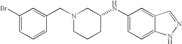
C1(Br)=CC=CC(CN2CCCC(NC3=CC=C4C(=C3)C=NN4)C2)=C1
